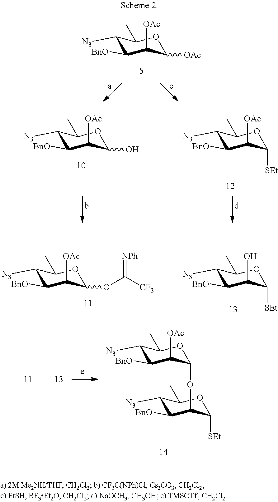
C1([N3])C([BnO])C([OAc])C([OAc])OC1C.C1([N3])C([BnO])C([OAc])C(O)OC1C.C1([N3])C([BnO])C([OAc])C([SEt])OC1C.C1([N3])C([BnO])C([OAc])C(OC2C([BnO])C([N3])C(C)OC2[SEt])OC1C.C1([N3])C([BnO])C([OAc])C(OC(=[NPh])[CF3])OC1C.C1([N3])C([BnO])C(O)C([SEt])OC1C
